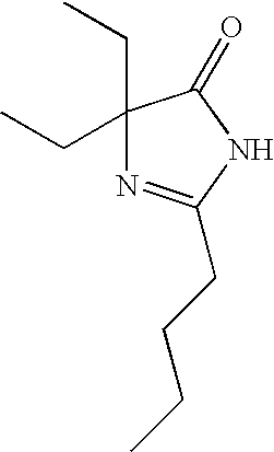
C1(CC)(CC)N=C(CCCC)NC1=O
